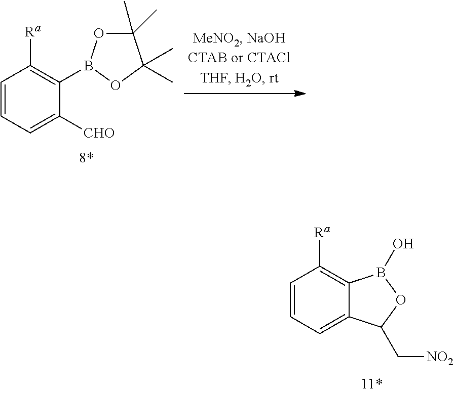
C1=CC=C2C(=C1[Ra])B(O)OC2C[NO2].C1=CC=C([CHO])C(B2OC(C)(C)C(C)(C)O2)=C1[Ra]
